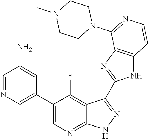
C1=NC=C(C2=CN=C3C(=C2F)C(C2=NC4=C(N2)C=CN=C4N2CCN(C)CC2)=N[N H]3)C=C1N
